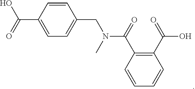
C1=CC(C(O)=O)=CC=C1CN(C(=O)C1=C(C(=O)O)C=CC=C1)C
